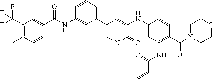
C1=CC(C(NC2=C(C)C(C3=CN(C)C(=O)C(NC4=CC(NC(C=C)=O)=C(C(N5CCOCC5)=O)C=C4)=C3)=CC=C2)=O)=CC(C(F)(F)F)=C1C
